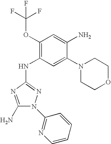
C1(N)=NC(NC2=C(OC(F)(F)F)C=C(N)C(N3CCOCC3)=C2)=NN1C1=NC=CC=C1
